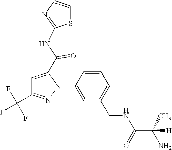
C1=CC(N2C(C(=O)NC3=NC=CS3)=CC(C(F)(F)F)=N2)=CC(CNC(C(C)(N)[H])=O)=C1
